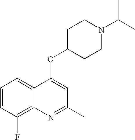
C1=CC(F)=C2C(=C1)C(OC1CCN(C(C)C)CC1)=CC(C)=N2
